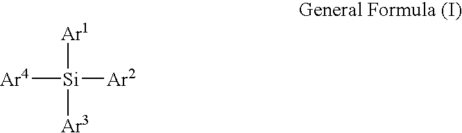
[Ar4][Si]([Ar2])([Ar1])[Ar3]
